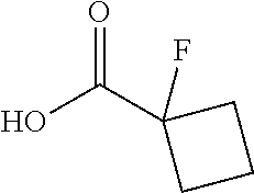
OC(C1(F)CCC1)=O
